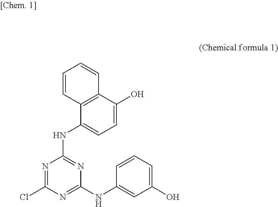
C1=C(O)C2=C(C(NC3=NC(NC4=CC(O)=CC=C4)=NC(Cl)=N3)=C1)C=CC=C2
